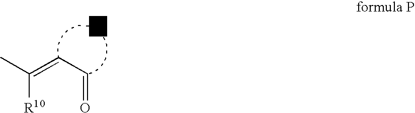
CC(=CC=O)[R10]
